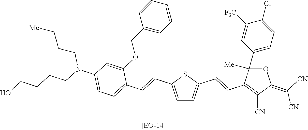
C1=C(C=CC2=CC=C(N(CCCCO)CCC[Me])C=C2OCC2=CC=CC=C2)SC(C=CC2=C([CN])C(=C([CN])[CN])OC2([Me])C2=CC=C(Cl)C([F3C])=C2)=C1
